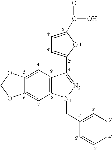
C1=C(C(=O)O)OC(C2=[N2][N1](CC3=CC=CC=C3)C3=C2C=C2C(=C3)OCO2)=C1
